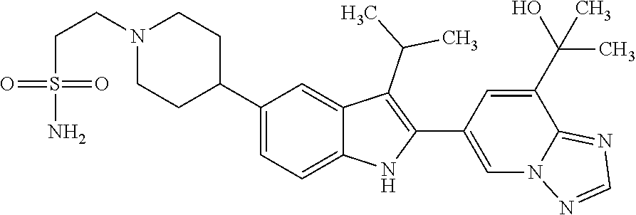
N1(CCS(N)(=O)=O)CCC(C2=CC=C3C(=C2)C(C(C)C)=C(C2=CN4C(=NC=N4)C(C(O)(C)C)=C2)N3)CC1
